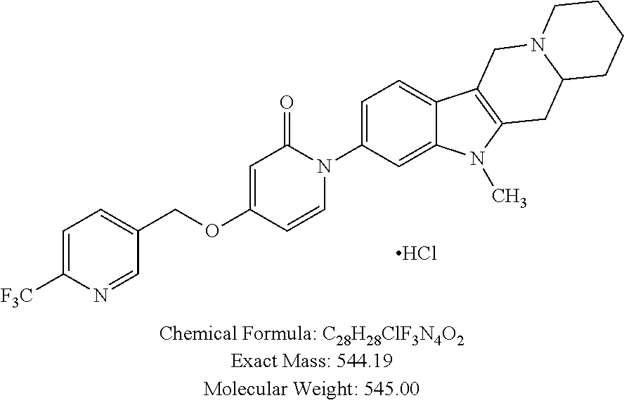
C1(N2C(=O)C=C(OCC3=CC=C([F3C])N=C3)C=C2)=CC=C2C(=C1)N(C)C1=C2CN2C(C1)CCCC2.Cl
